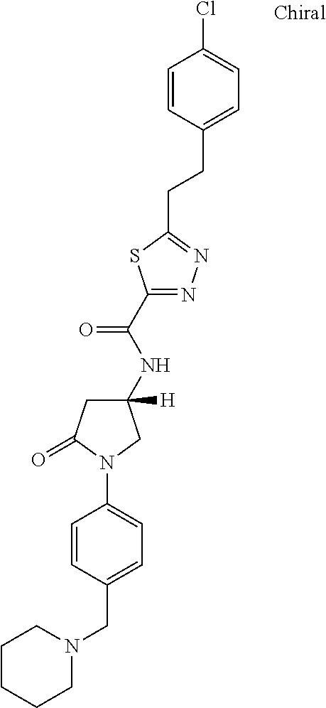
C1CCCN(CC2=CC=C(N3C(=O)CC(NC(C4=NN=C(CCC5=CC=C(Cl)C=C5)S4)=O)([H])C3)C=C2)C1
